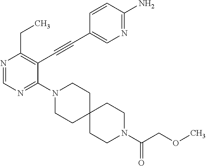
N1=CN=C(N2CCC3(CC2)CCN(C(COC)=O)CC3)C(C#CC2=CN=C(N)C=C2)=C1CC
